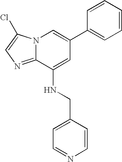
N12C(=NC=C1Cl)C(NCC1=CC=NC=C1)=CC(C1=CC=CC=C1)=C2
